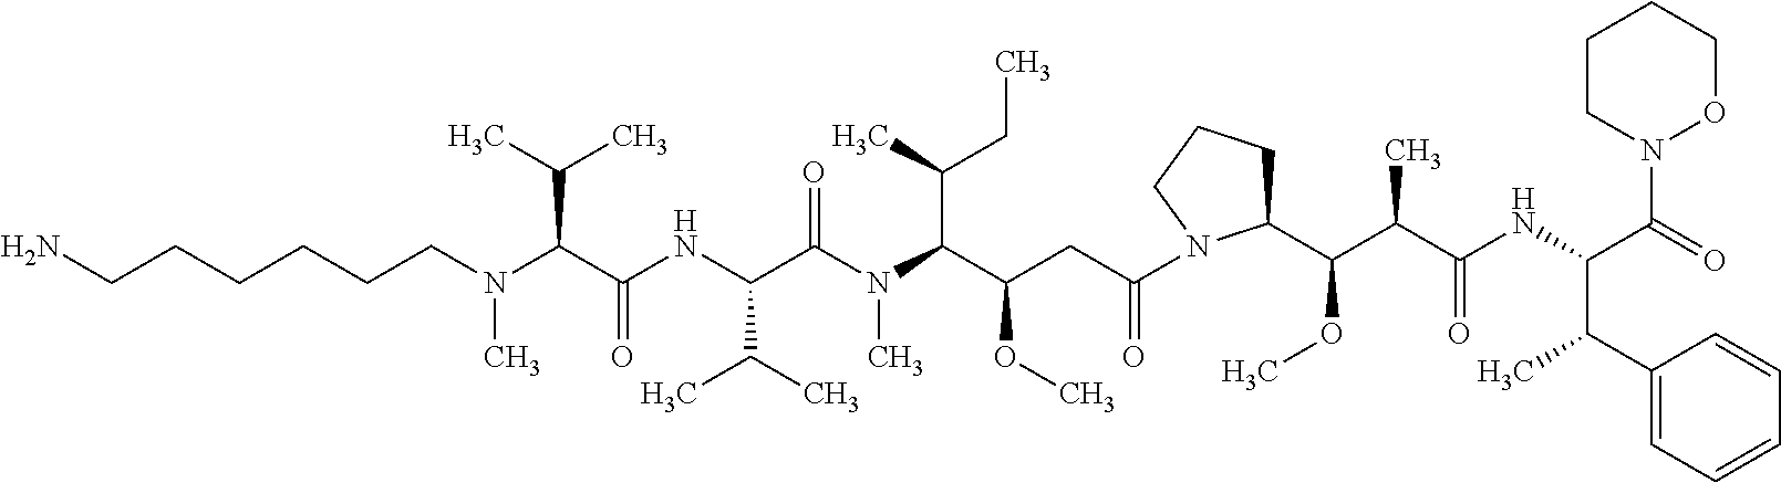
NCCCCCCN(C(C(NC(C(N(C(C(CC(=O)N1C(C(C(C(NC(C(=O)N2OCCCC2)C(C2=CC=CC=C2)C)=O)C)OC)CCC1)OC)C(C)CC)C)=O)C(C)C)=O)C(C)C)C
